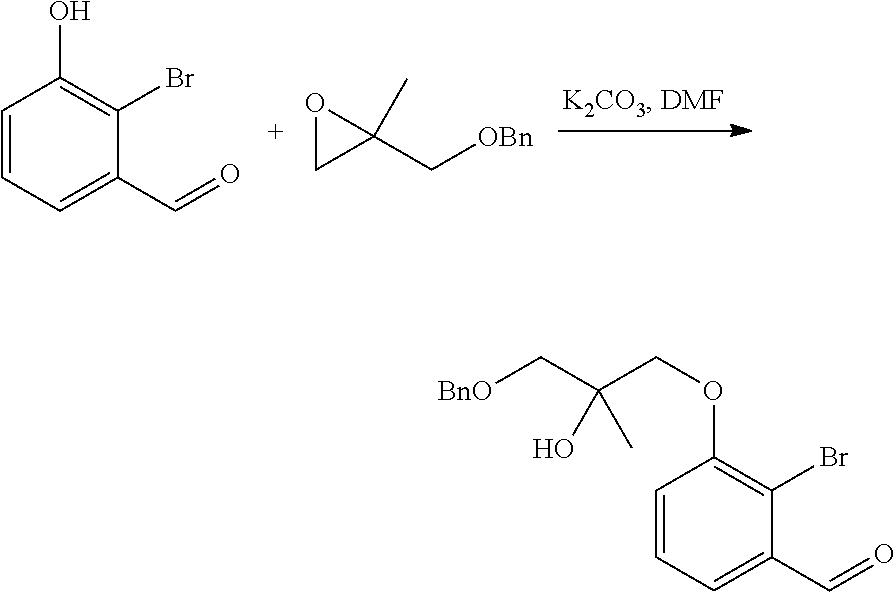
O1CC1(C[OBn])C.C1=CC=C(C=O)C(Br)=C1O.C1=CC=C(C=O)C(Br)=C1OCC(C[BnO])(O)C
